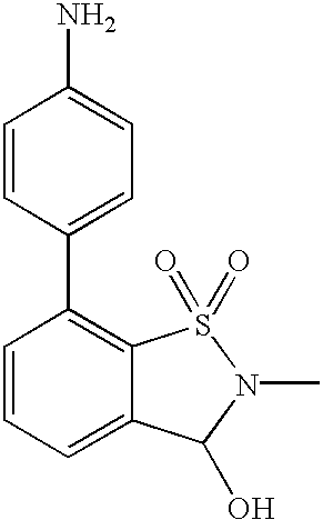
C1=CC=C2C(=C1C1=CC=C(N)C=C1)S(=O)(=O)N(C)C2O
